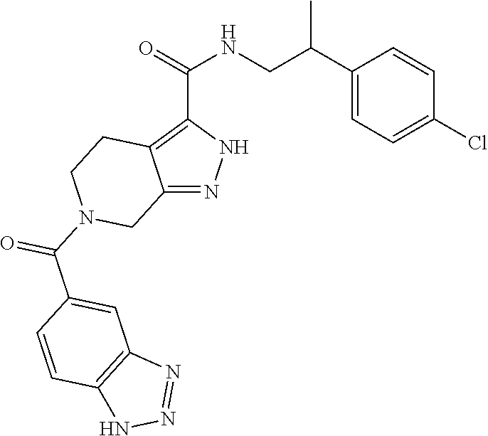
C12=NNC(C(=O)NCC(C3=CC=C(Cl)C=C3)C)=C1CCN(C(C1=CC3=C(C=C1)NN=N3)=O)C2
